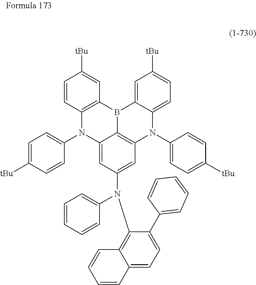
C1=CC2=C(C=C1[tBu])B1C3=CC([tBu])=CC=C3N(C3=CC=C([tBu])C=C3)C3=C1C(=CC(N(C1=CC=CC=C1)C1=C4C(=CC=C1C1=CC=CC=C1)C=CC=C4)=C3)N2C1=CC=C([tBu])C=C1
